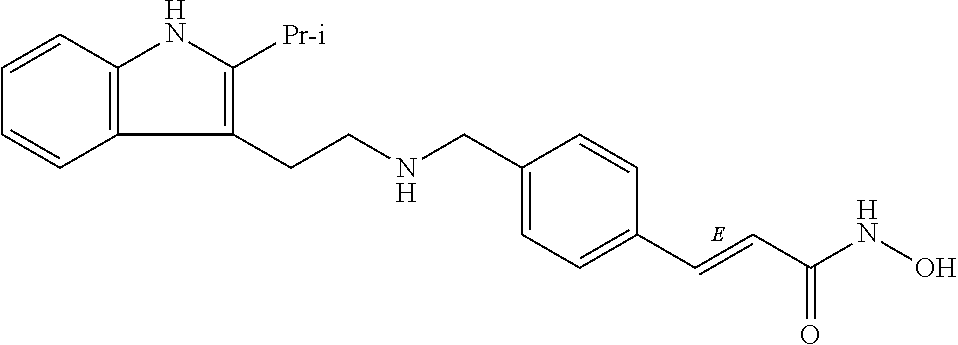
C1=CC2=C(C=C1)C(CCNCC1=CC=C(C=CC(NO)=O)C=C1)=C([Pr-i])N2
